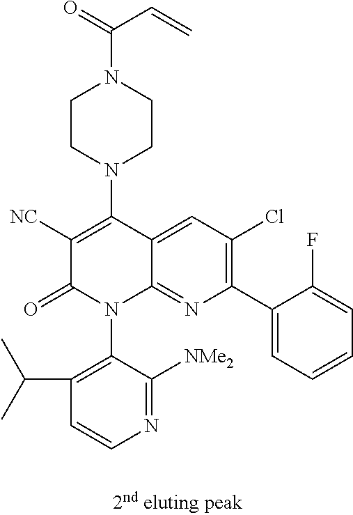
C1CN(C2=C([NC])C(=O)N(C3=C(C(C)C)C=CN=C3[NMe2])C3=NC(C4=CC=CC=C4F)=C(Cl)C=C23)CCN1C(=O)C=C
